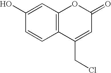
C1=CC2=C(C=C1O)OC(=O)C=C2CCl
